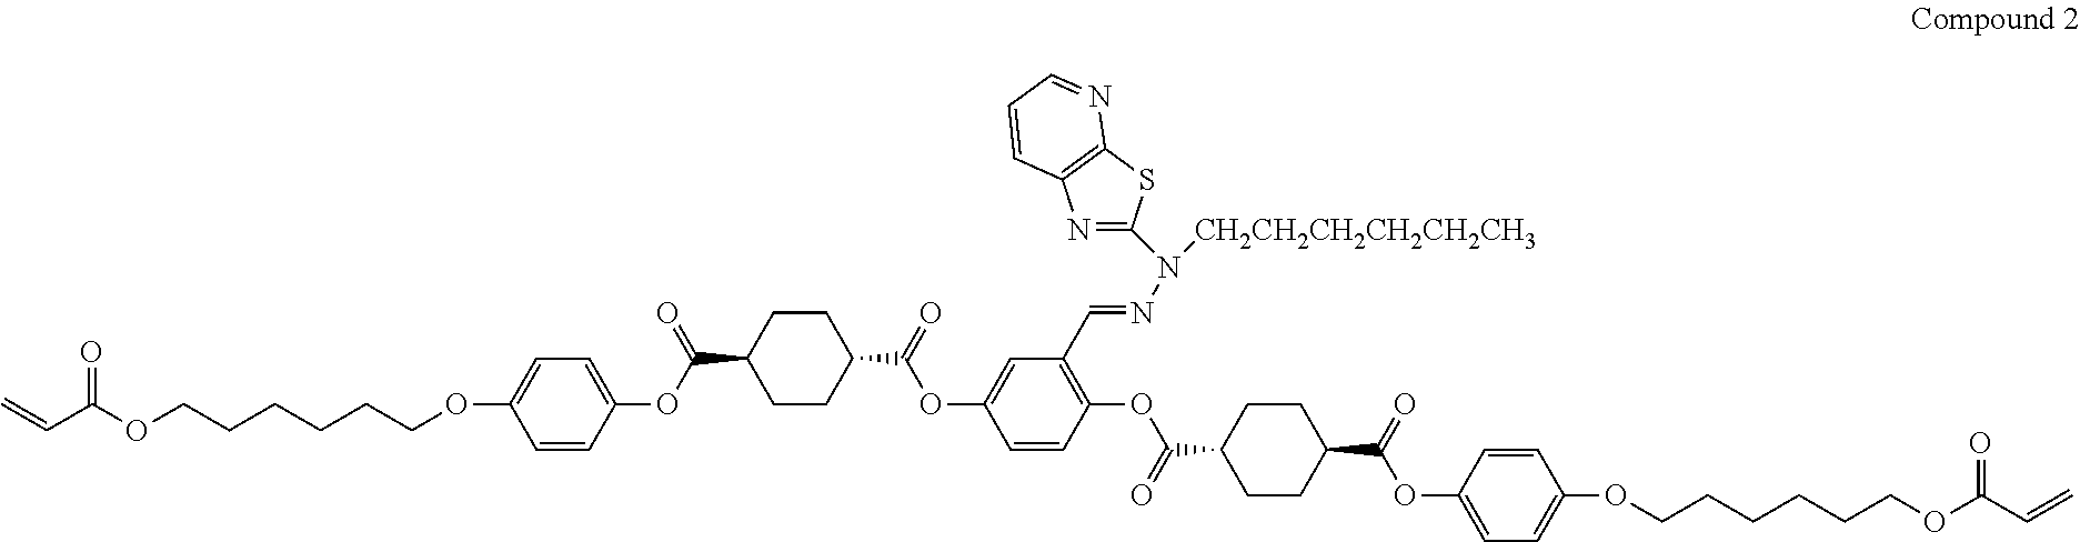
O=C(OCCCCCCOC1=CC=C(OC(C2CCC(C(=O)OC3=CC(C=NN(C4=NC5=C(S4)N=CC=C5)[CH2CH2CH2CH2CH2CH3])=C(OC(C4CCC(C(=O)OC5=CC=C(OCCCCCCOC(=O)C=C)C=C5)CC4)=O)C=C3)CC2)=O)C=C1)C=C
